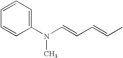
C1(N(C=CC=CC)C)=CC=CC=C1
